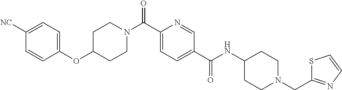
C1CN(C(C2=CC=C(C(=O)NC3CCN(CC4=NC=CS4)CC3)C=N2)=O)CCC1OC1=CC=C([NC])C=C1
